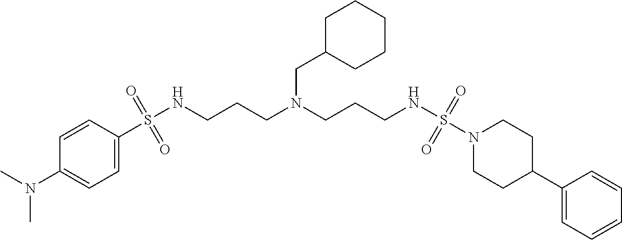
C1=C(S(NCCCN(CCCNS(N2CCC(C3=CC=CC=C3)CC2)(=O)=O)CC2CCCCC2)(=O)=O)C=CC(N(C)C)=C1
